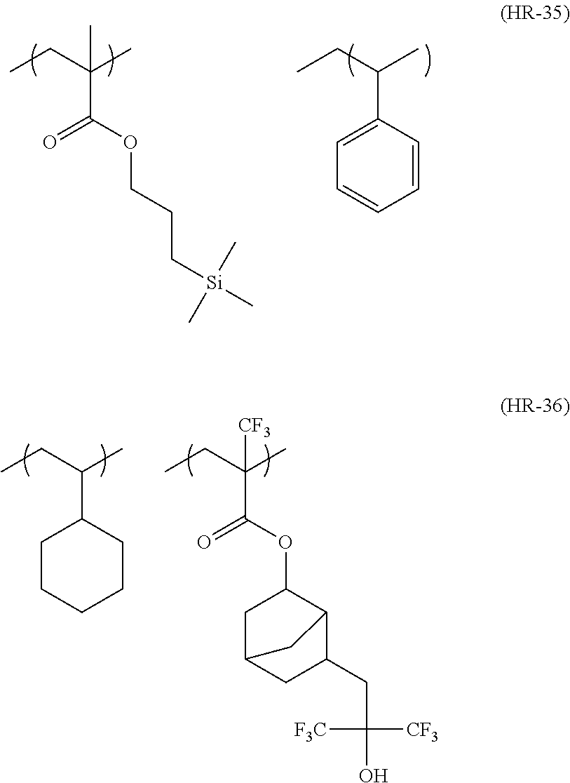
CCC(C)C1CCCCC1.CCC(C)(C(OC1CC2CC(CC(O)([CF3])[F3C])C1C2)=O)[CF3].CCC(C)(C)C(OCCC[Si](C)(C)C)=O.CCC(C)C1=CC=CC=C1
